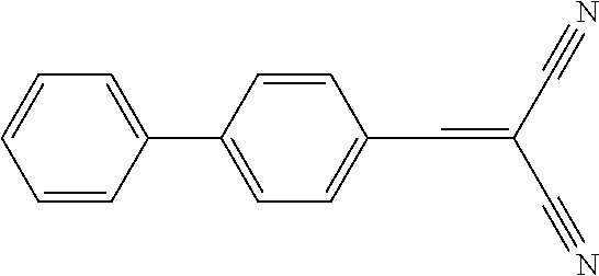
C1=CC(C=C(C#N)C#N)=CC=C1C1=CC=CC=C1
